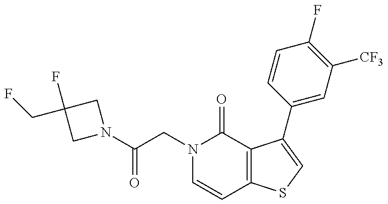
C(CN1C=CC2=C(C1=O)C(C1=CC([CF3])=C(F)C=C1)=CS2)(=O)N1CC(F)(CF)C1
